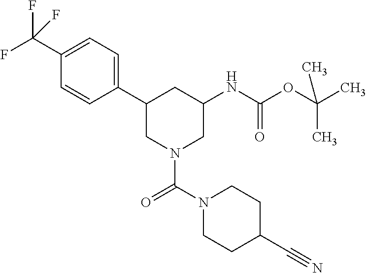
C1(C(F)(F)F)=CC=C(C2CN(C(N3CCC(C#N)CC3)=O)CC(NC(OC(C)(C)C)=O)C2)C=C1
